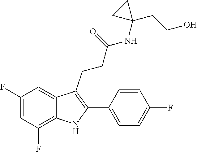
C(C(=O)NC1(CCO)CC1)CC1=C(C2=CC=C(F)C=C2)NC2=C(F)C=C(F)C=C21
